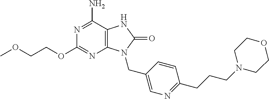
N1=C(N)C2=C(N=C1OCCOC)N(CC1=CN=C(CCCN3CCOCC3)C=C1)C(=O)N2
